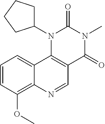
C1=CC(OC)=C2C(=C1)C1=C(C=N2)C(=O)N(C)C(=O)N1C1CCCC1
